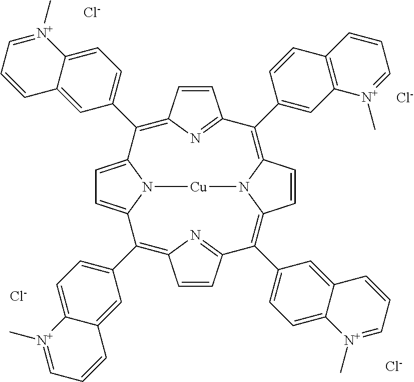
[Cl-].[Cl-].[Cl-].[Cl-].C1(C2=C3C=CC4=C(C5=CC6=C(C=C5)C=CC=[N+]6C)C5=NC(=C(C6=CC=C7C(=C6)C=CC=[N+]7C)C6=CC=C(N6[Cu]N43)C(C3=CC=C4C(=C3)C=CC=[N+]4C)=C3C=CC2=N3)C=C5)=CC=C2C(=C1)C=CC=[N+]2C
